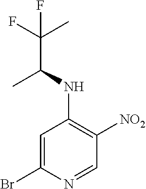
C1=C(Br)N=CC([NO2])=C1NC(C(F)(C)F)C
